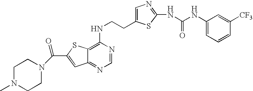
C1(NCCC2=CN=C(NC(NC3=CC=CC([CF3])=C3)=O)S2)=C2C(=NC=N1)C=C(C(=O)N1CCN(C)CC1)S2
